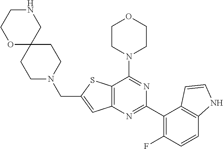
C12=C(N=C(C3=C(F)C=CC4=C3C=CN4)N=C1N1CCOCC1)C=C(CN1CCC3(CC1)CNCCO3)S2
